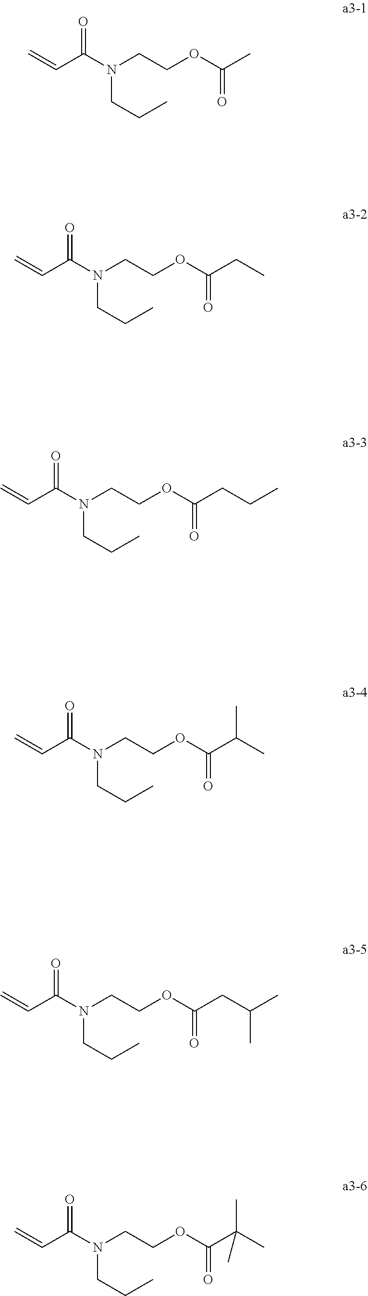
C=CC(N(CCOC(C)=O)CCC)=O.C=CC(N(CCOC(CC)=O)CCC)=O.C=CC(N(CCOC(CCC)=O)CCC)=O.C=CC(N(CCOC(C(C)C)=O)CCC)=O.C=CC(N(CCOC(CC(C)C)=O)CCC)=O.C=CC(N(CCOC(C(C)(C)C)=O)CCC)=O
